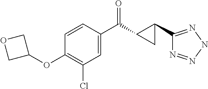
C1(Cl)=C(OC2COC2)C=CC(C(=O)C2C(C3=NNN=N3)C2)=C1
